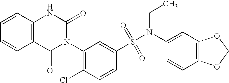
C12=C(C=CC=C1)NC(=O)N(C1=C(Cl)C=CC(S(N(CC)C3=CC4=C(C=C3)OCO4)(=O)=O)=C1)C2=O
